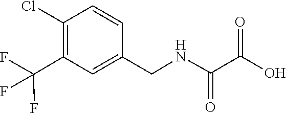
C(C1=C(Cl)C=CC(CNC(=O)C(=O)O)=C1)(F)(F)F
